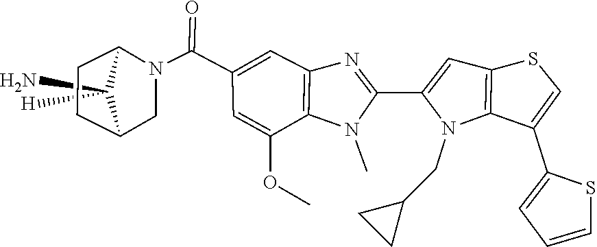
C12CCC(CN1C(C1=CC3=C(N(C)C(C4=CC5=C(N4CC4CC4)C(C4=CC=CS4)=CS5)=N3)C(OC)=C1)=O)C2(N)[H]
